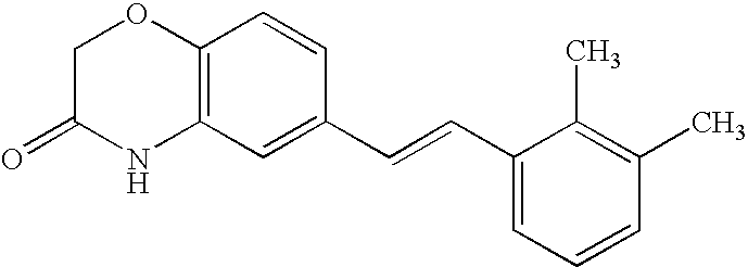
C12=C(C=C(C=CC3=CC=CC(C)=C3C)C=C1)NC(=O)CO2
